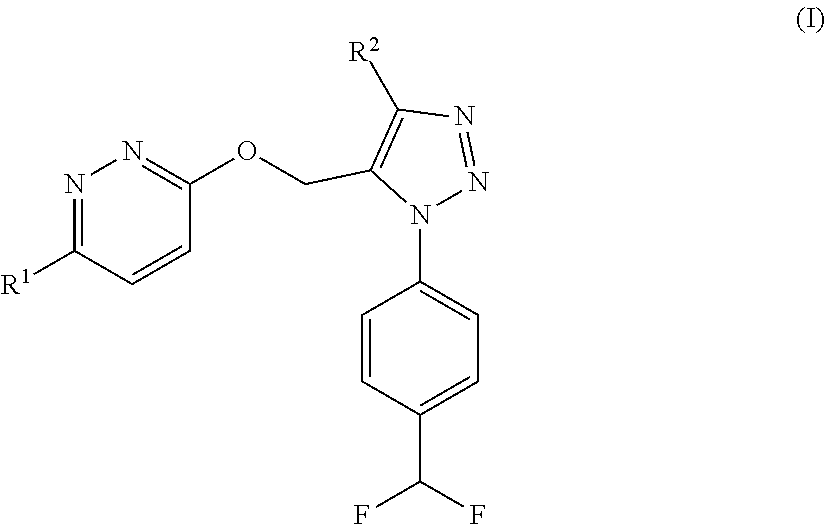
C1=CC(C(F)F)=CC=C1N1C(COC2=NN=C([R1])C=C2)=C([R2])N=N1
